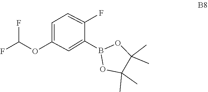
O1C(C)(C)C(C)(C)OB1C1=CC(OC(F)F)=CC=C1F
